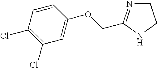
C1=CC(Cl)=C(Cl)C=C1OCC1=NCCN1
